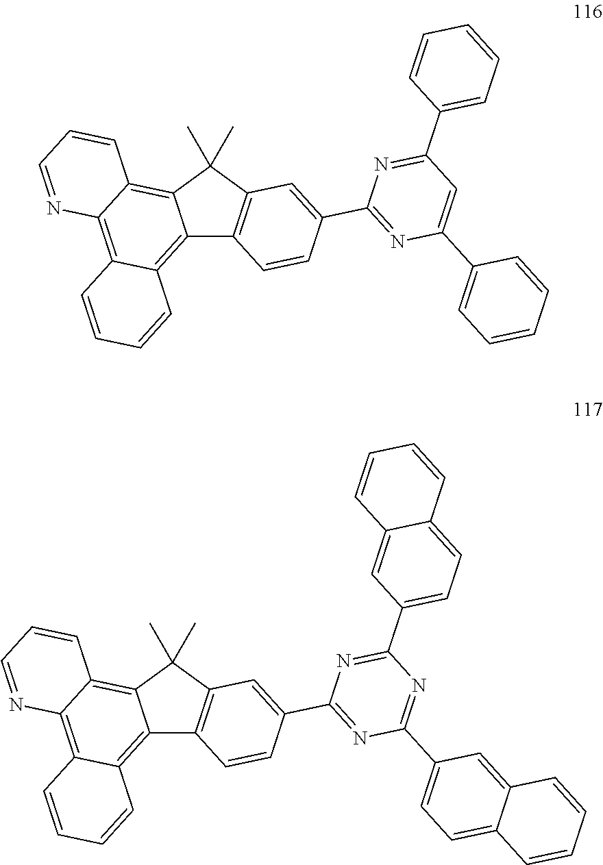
C12=C3C(=C4C(=C1C(C)(C)C1=C2C=CC(C2=NC(C5=CC=CC=C5)=CC(C5=CC=CC=C5)=N2)=C1)C=CC=N4)C=CC=C3.C12=C3C(=C4C(=C1C(C)(C)C1=C2C=CC(C2=NC(C5=CC=C6C(=C5)C=CC=C6)=NC(C5=CC=C6C(=C5)C=CC=C6)=N2)=C1)C=CC=N4)C=CC=C3
